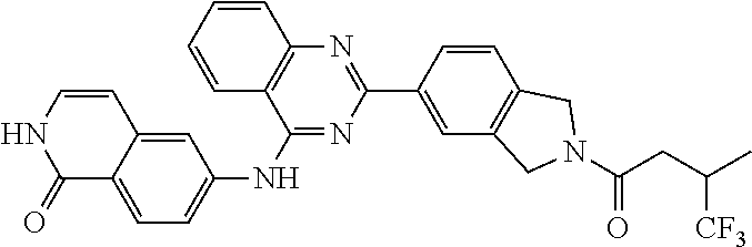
C1(=O)C2=CC=C(NC3=NC(C4=CC5=C(C=C4)CN(C(CC(C)[CF3])=O)C5)=NC4=C3C=CC=C4)C=C2C=CN1
